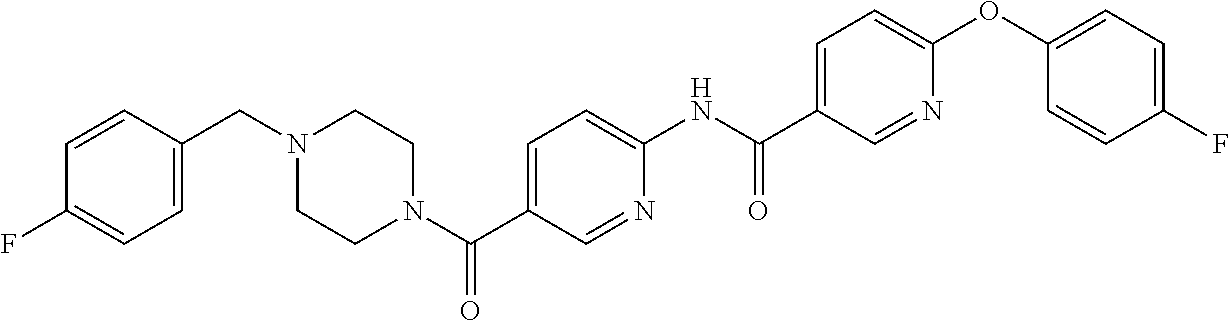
C1CN(C(C2=CC=C(NC(C3=CC=C(OC4=CC=C(F)C=C4)N=C3)=O)N=C2)=O)CCN1CC1=CC=C(F)C=C1
